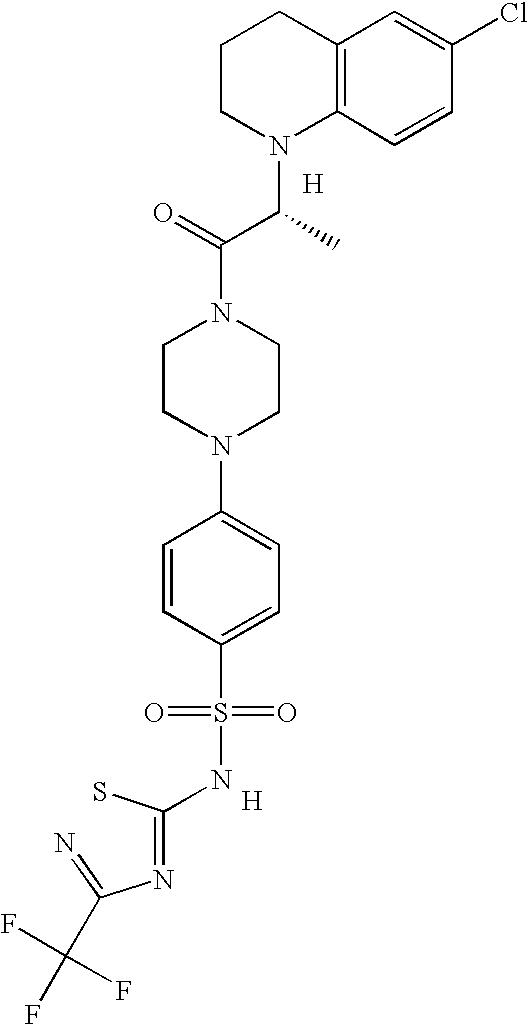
[H].[H].C1CN(C(C(N2CCN(C3=CC=C(S(=O)(=O)NC(S)=NC(=N)C(F)(F)F)C=C3)CC2)=O)C)C2=C(C1)C=C(Cl)C=C2
